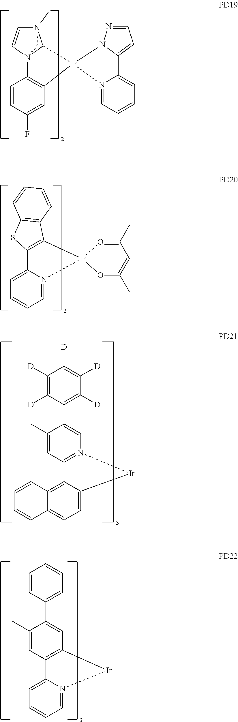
N1(C)C=CN2C1[Ir]1(C3=C2C=CC(F)=C3)N2N=CC=C2C2=CC=CC=N12.C1=C2N(=CC=C1)[Ir]1(C3=C2SC2=C3C=CC=C2)OC(C)=CC(C)=O1.C1([D])=C([D])C(C2=CN3=C(C=C2C)C2=C4C(=CC=C2[Ir]3)C=CC=C4)=C([D])C([D])=C1[D].C1=CC(C2=CC3=C(C=C2C)C2=CC=CC=N2[Ir]3)=CC=C1
